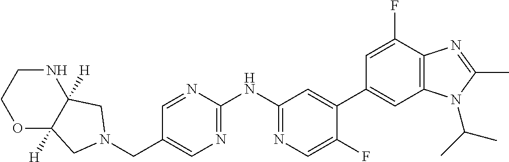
C(C1=CN=C(NC2=NC=C(F)C(C3=CC4=C(C(F)=C3)N=C(C)N4C(C)C)=C2)N=C1)N1CC2([H])OCCNC2([H])C1
